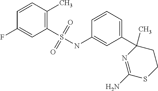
C1=CC(C)=C(S(NC2=CC(C3(C)CCSC(N)=N3)=CC=C2)(=O)=O)C=C1F
